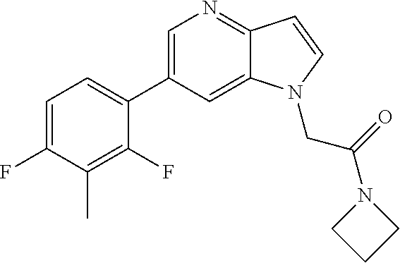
C1=C(C2=CC=C(F)C(C)=C2F)C=C2C(=N1)C=CN2CC(N1CCC1)=O
